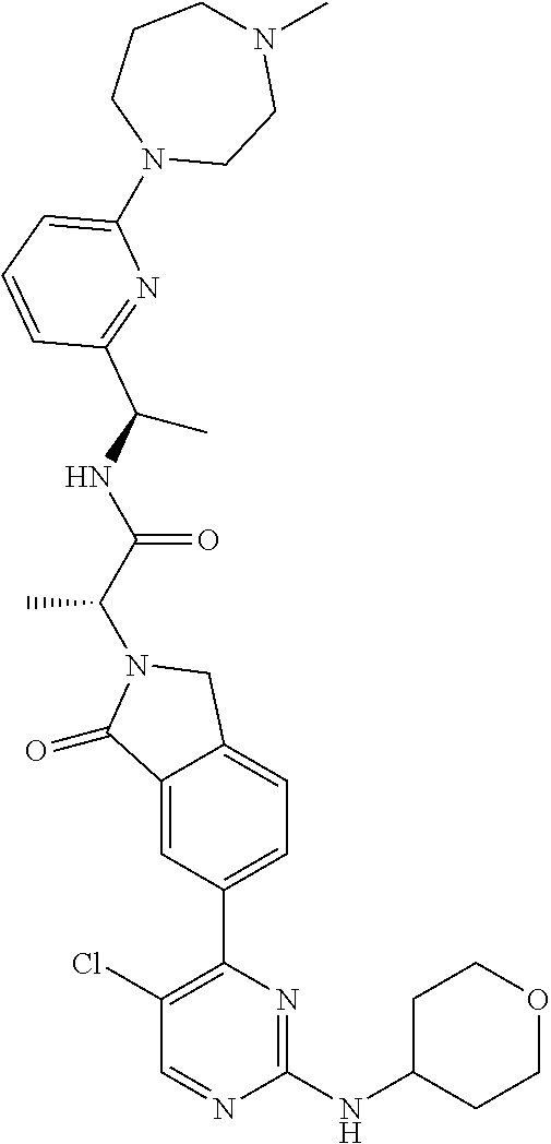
C1(=O)C2=CC(C3=C(Cl)C=NC(NC4CCOCC4)=N3)=CC=C2CN1C(C(=O)NC(C)C1=NC(N2CCN(C)CCC2)=CC=C1)C
